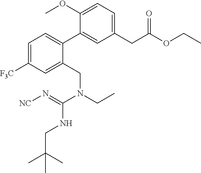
C1(CC(=O)OCC)=CC=C(OC)C(C2=CC=C([F3C])C=C2CN(CC)C(=N[NC])NCC(C)(C)C)=C1
